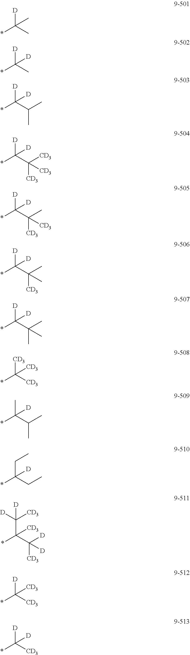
*C(C)([D])C.*C(C)([D])[D].*C(C(C)C)([D])[D].*C(C([CD3])([CD3])[CD3])([D])[D].*C(C(C)([CD3])[CD3])([D])[D].*C(C(C)([CD3])C)([D])[D].*C(C(C)(C)C)([D])[D].*C([CD3])([CD3])[CD3].*C(C(C)C)(C)[D].*C(CC)(CC)[D].*C(C([CD3])([D])[D])(C([D])([CD3])[D])[CD3].*C([CD3])([D])[CD3].*C([CD3])([D])[D]
